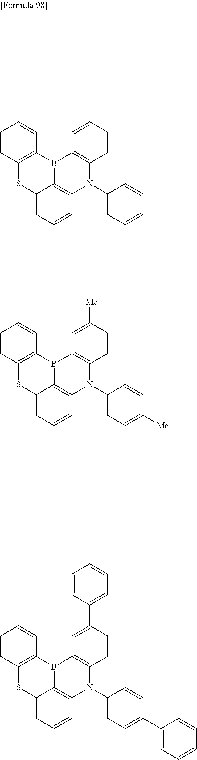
C1=CC2=C(C=C1)B1C3=C(N(C4=CC=CC=C4)C4=C1C=CC=C4)C=CC=C3S2.C1=CC2=C(C=C1)B1C3=C(N(C4=CC=C([Me])C=C4)C4=C1C=C([Me])C=C4)C=CC=C3S2.C1=CC2=C(C=C1)B1C3=C(N(C4=CC=C(C5=CC=CC=C5)C=C4)C4=C1C=C(C1=CC=CC=C1)C=C4)C=CC=C3S2
